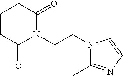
C1CC(=O)N(CCN2C(C)=NC=C2)C(=O)C1
